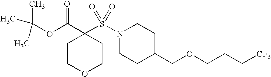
C(OC(C1(S(N2CCC(COCCC[CF3])CC2)(=O)=O)CCOCC1)=O)(C)(C)C
